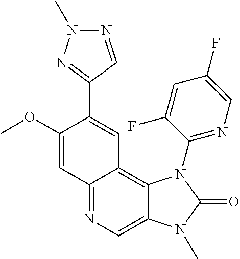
N1=CC(C2=CC3=C4C(=CN=C3C=C2OC)N(C)C(=O)N4C2=NC=C(F)C=C2F)=NN1C
